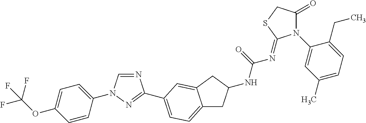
C1=CC(N2C=NC(C3=CC=C4CC(NC(=O)N=C5N(C6=CC(C)=CC=C6CC)C(=O)CS5)CC4=C3)=N2)=CC=C1OC(F)(F)F
